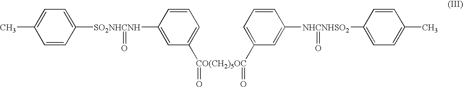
C1([SO2NHCNH](C2=CC([CO(CH2)5OC](C3=CC=CC([NHCNHSO2](C4=CC=C(C)C=C4)=O)=C3)(=O)=O)=CC=C2)=O)=CC=C(C)C=C1
